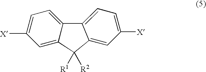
C1=C([X])C=C2C(=C1)C1=CC=C([X])C=C1C2([R1])[R2]
